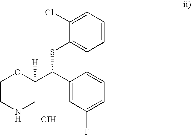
C1CNCC(C(C2=CC(F)=CC=C2)SC2=CC=CC=C2Cl)([H])O1.[CIH]
